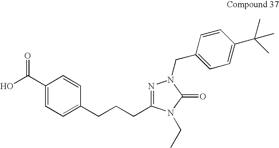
C1(C(O)=O)=CC=C(CCCC2=NN(CC3=CC=C(C(C)(C)C)C=C3)C(=O)N2CC)C=C1
